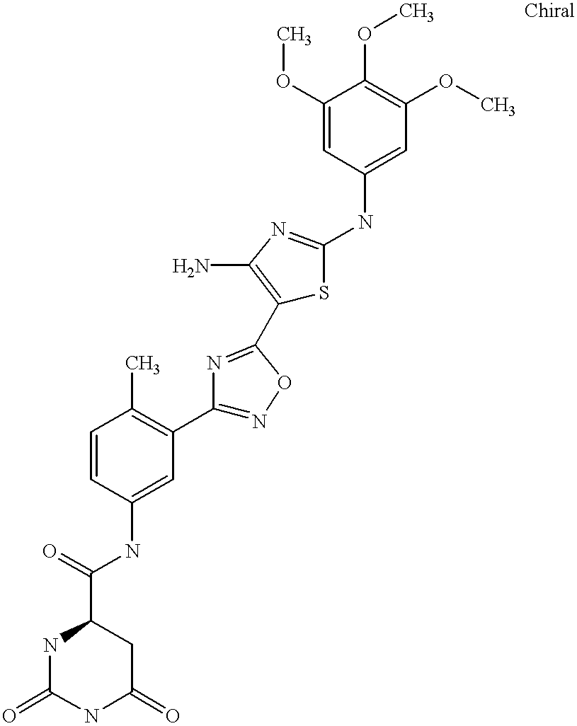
C1(C(=O)NC2=CC(C3=NOC(C4=C(N)N=C(NC5=CC(OC)=C(OC)C(OC)=C5)S4)=N3)=C(C)C=C2)NC(=O)NC(=O)C1
